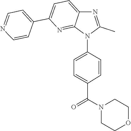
C1=C2C(=NC(C3=CC=NC=C3)=C1)N(C1=CC=C(C(=O)N3CCOCC3)C=C1)C(C)=N2
